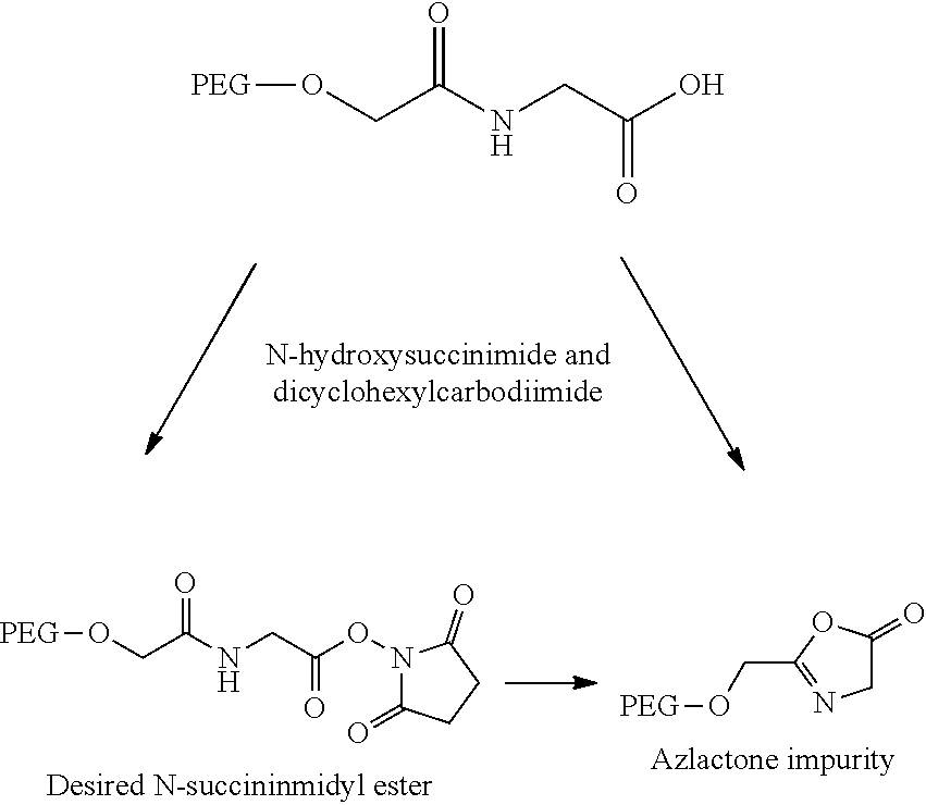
O(CC(NCC(O)=O)=O)[PEG].O(CC(NCC(ON1C(=O)CCC1=O)=O)=O)[PEG].C1C(=O)OC(CO[PEG])=N1
